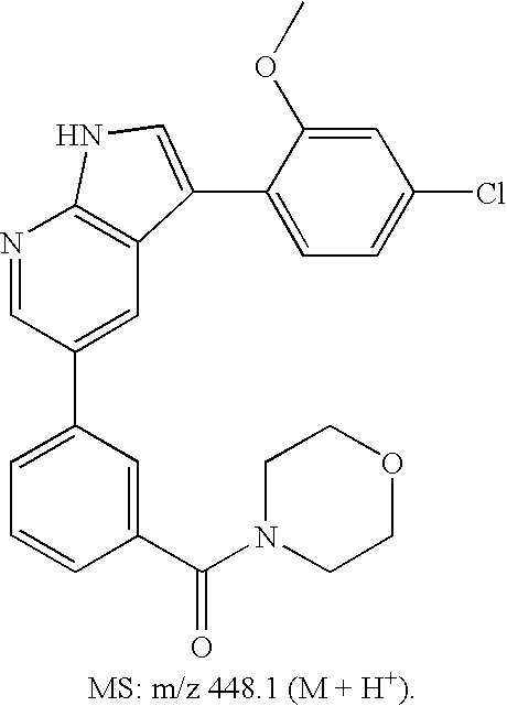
C1=C(C2=CC3=C(N=C2)NC=C3C2=CC=C(Cl)C=C2OC)C=C(C(=O)N2CCOCC2)C=C1
